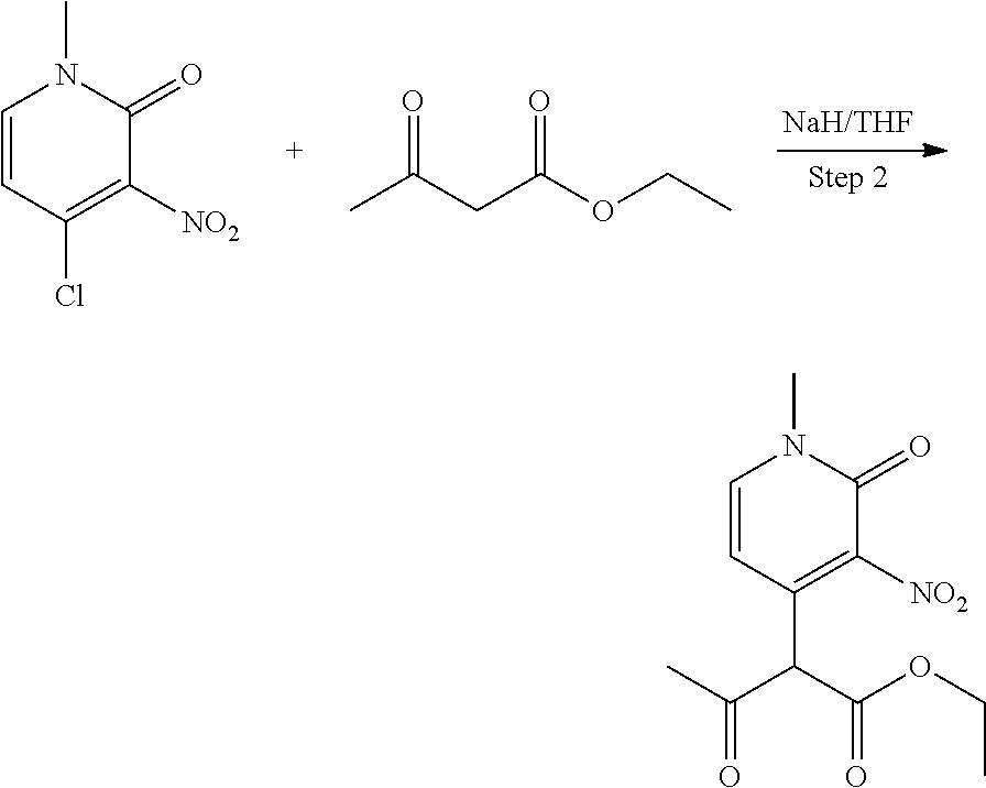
C1=CC(C(C(=O)OCC)C(C)=O)=C([NO2])C(=O)N1C.CC(CC(OCC)=O)=O.C1=CC(Cl)=C([NO2])C(=O)N1C
